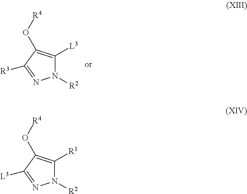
N1([R2])C([L3])=C(O[R4])C([R3])=N1.N1([R2])C([R1])=C(O[R4])C([L3])=N1
